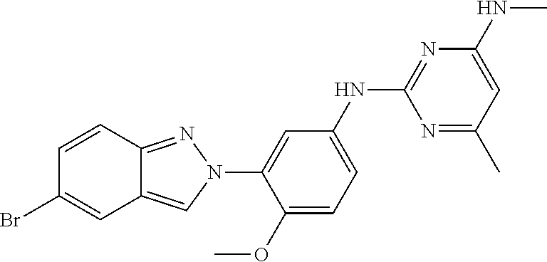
C1=C(NC2=NC(NC)=CC(C)=N2)C=C(N2C=C3C(=N2)C=CC(Br)=C3)C(OC)=C1
